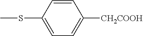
C1=C(SC)C=CC([CH2COOH])=C1
